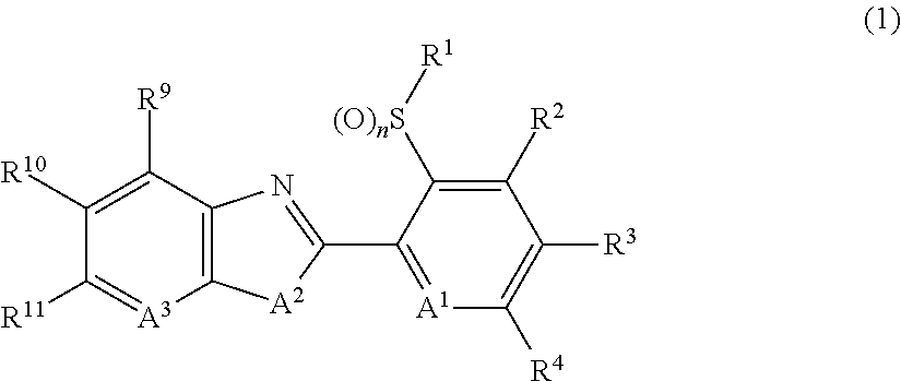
C12=C(C([R9])=C([R10])C([R11])=[A3]1)N=C(C1=[A1]C([R4])=C([R3])C([R2])=C1[(O)nS][R1])[A2]2
